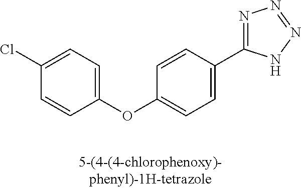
C1(OC2=CC=C(Cl)C=C2)=CC=C(C2=NN=NN2)C=C1
